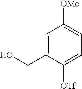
C1=C(CO)C([OTf])=CC=C1[OMe]
